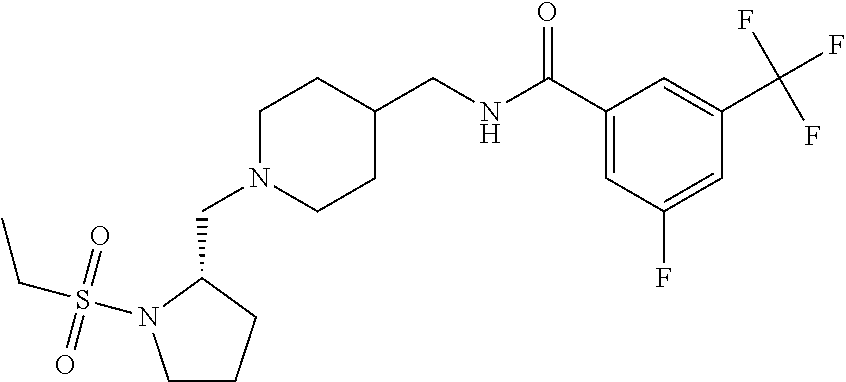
C1CCC(CN2CCC(CNC(C3=CC(F)=CC(C(F)(F)F)=C3)=O)CC2)N1S(CC)(=O)=O
